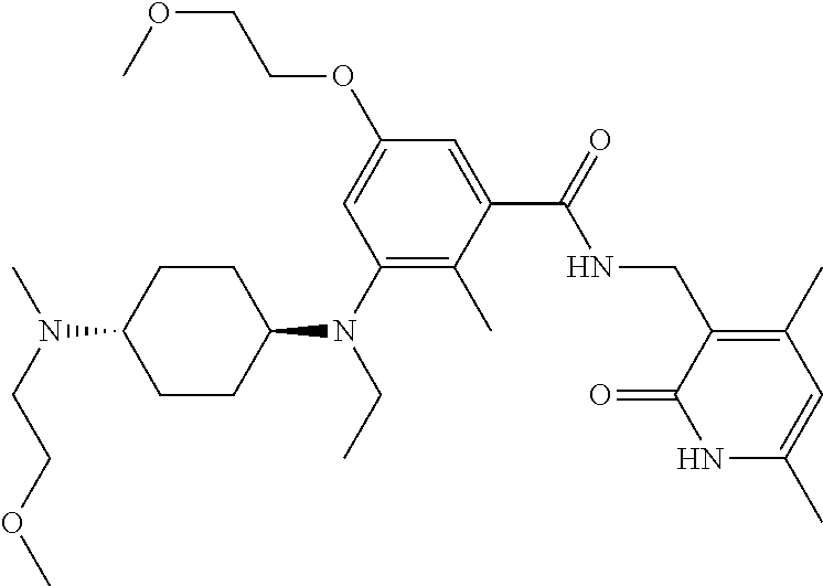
CN(CCOC)C1CCC(N(C2=C(C)C(C(NCC3=C(C)C=C(C)NC3=O)=O)=CC(OCCOC)=C2)CC)CC1
